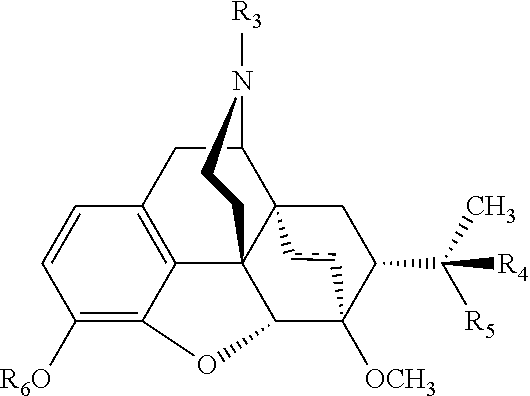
C1([R6O])=C2C3=C(C=C1)CC1C45C3(C(C([OCH3])(C(C([R5])(C)[R4])C4)cc5)O2)CCN1[R3]
